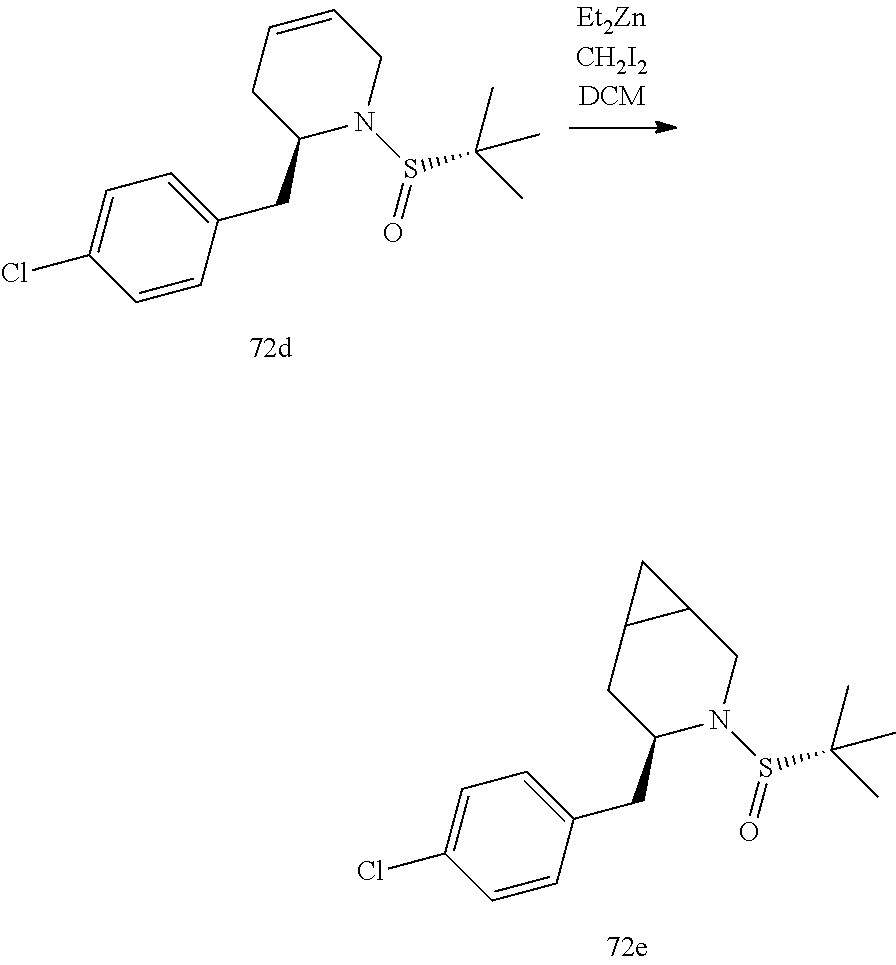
C1(CC2=CC=C(Cl)C=C2)N(S(=O)C(C)(C)C)CC2C(C1)C2.C1(CC2=CC=C(Cl)C=C2)N(S(=O)C(C)(C)C)CC=CC1
